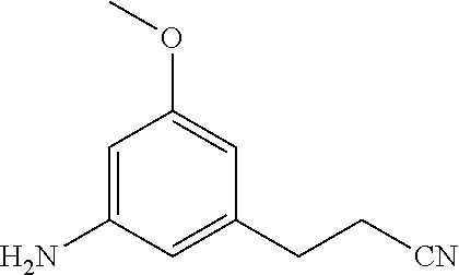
C1=C(N)C=C(CC[CN])C=C1OC
